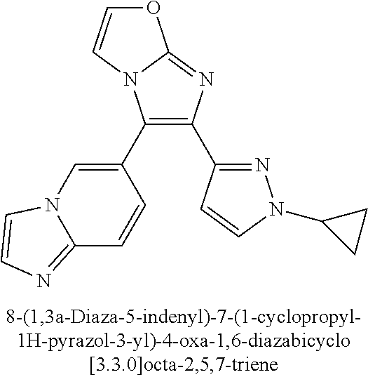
C1(C2=CN3C(=NC=C3)C=C2)=C(C2=NN(C3CC3)C=C2)N=C2N1C=CO2
